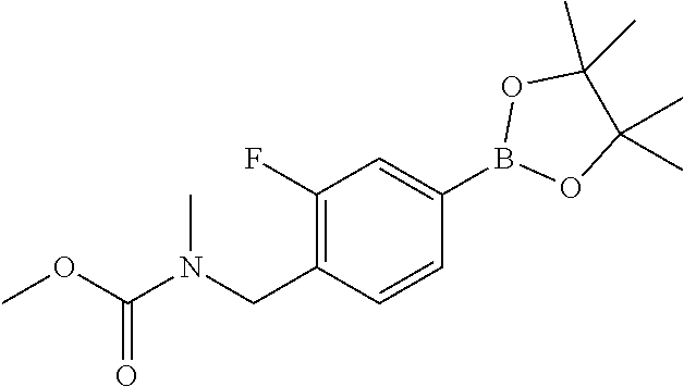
B1(C2=CC(F)=C(CN(C(OC)=O)C)C=C2)OC(C)(C)C(C)(C)O1
